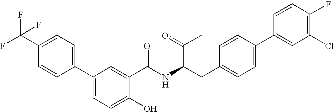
OC1=CC=C(C2=CC=C(C(F)(F)F)C=C2)C=C1C(NC(CC1=CC=C(C2=CC(Cl)=C(F)C=C2)C=C1)C(=O)C)=O
